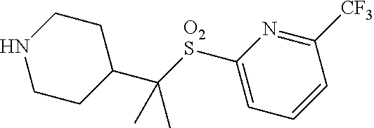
N1CCC(C([O2S]C2=CC=CC([CF3])=N2)(C)C)CC1
